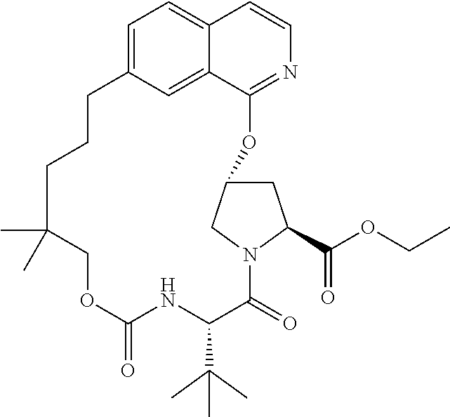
C1=C2C=C3C(=C1)C=CN=C3OC1CC(C(OCC)=O)N(C(=O)C(C(C)(C)C)NC(=O)OCC(C)(C)CCC2)C1
